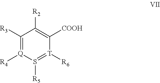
C1([R3])=[Q]([R4])S([R5])=[T]([R6])C([COOH])=C1[R2]
